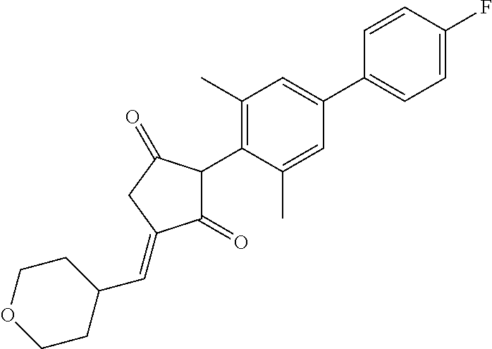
C1(=O)C(C2=C(C)C=C(C3=CC=C(F)C=C3)C=C2C)C(=O)CC1=CC1CCOCC1
